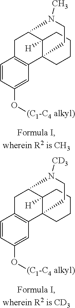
C1C2=C(C34C([H])(CCCC3)C1N([CD3])CC4)C=C(O[(C1-C4 alkyl)])C=C2.C1C2=C(C34C([H])(CCCC3)C1N(C)CC4)C=C(O[(C1-C4 alkyl)])C=C2
